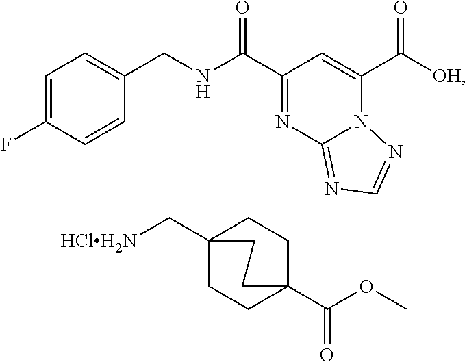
C(C1=NC2=NC=NN2C(C([OH])=O)=C1)(=O)NCC1=CC=C(F)C=C1.C12(C[HClH2N])CCC(C(OC)=O)(CC1)CC2
